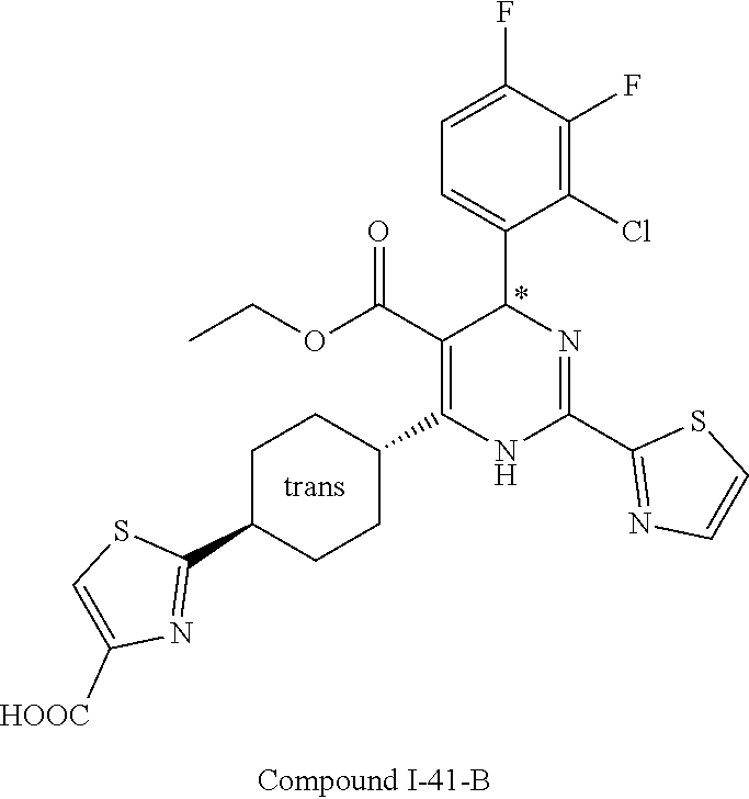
C1(F)=C(Cl)C(C2N=C(C3=NC=CS3)NC(C3CCC(C4=NC([HOOC])=CS4)CC3)=C2C(OCC)=O)=CC=C1F
